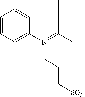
C1=CC=C2C(=C1)C(C)(C)C(C)=N2CCC[SO3-]
